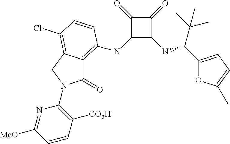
C1(=O)C(NC2=C3C(=O)N(C4=C([CO2H])C=CC([MeO])=N4)CC3=C(Cl)C=C2)=C(NC(C(C)(C)C)C2=CC=C(C)O2)C1=O
